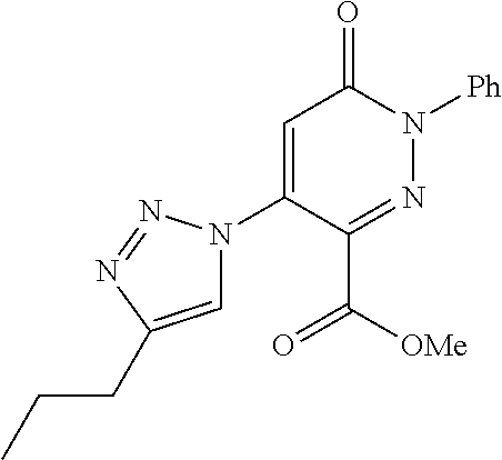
C1=C(N2C=C(CCC)N=N2)C(C(=O)[OMe])=NN([Ph])C1=O
